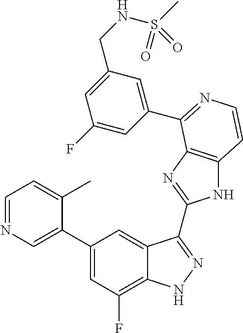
C1=C(C2=CC(F)=C3C(=C2)C(C2=NC4=C(N2)C=CN=C4C2=CC(CNS(C)(=O)=O)=CC(F)=C2)=NN3)C(C)=CC=N1
